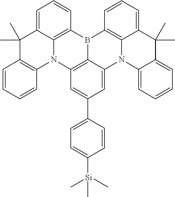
C1=C2C3=C(C=C1)B1C4=C(N3C3=C(C=CC=C3)C2(C)C)C=C(C2=CC=C([Si](C)(C)C)C=C2)C=C4N2C3=C1C=CC=C3C(C)(C)C1=CC=CC=C21
